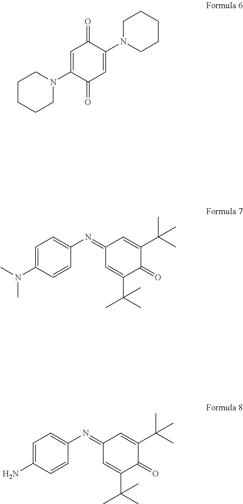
C1=C(N2CCCCC2)C(=O)C=C(N2CCCCC2)C1=O.C1=C(N(C)C)C=CC(N=C2C=C(C(C)(C)C)C(=O)C(C(C)(C)C)=C2)=C1.C1=C(N)C=CC(N=C2C=C(C(C)(C)C)C(=O)C(C(C)(C)C)=C2)=C1
